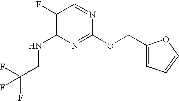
C1(F)=C(NCC(F)(F)F)N=C(OCC2=CC=CO2)N=C1
